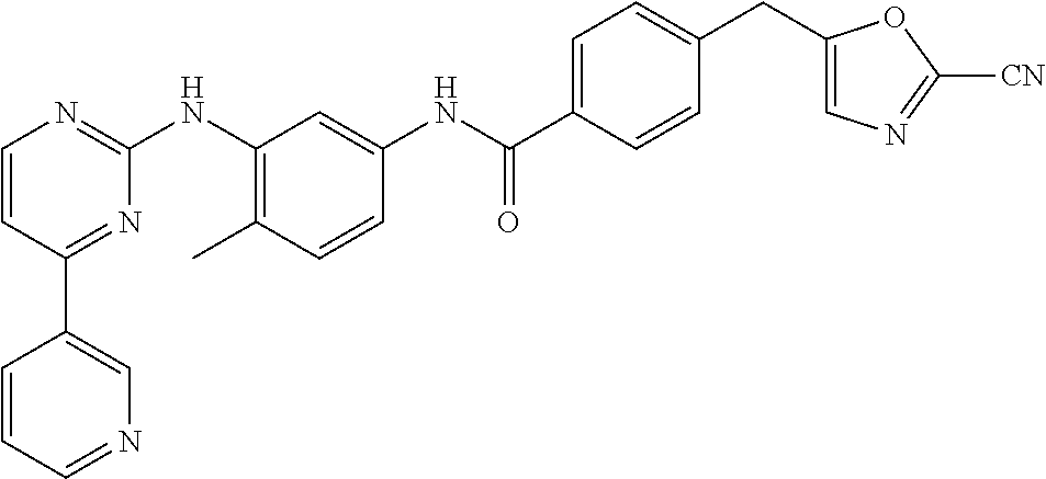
C1(C2=CN=CC=C2)=NC(NC2=C(C)C=CC(NC(C3=CC=C(CC4=CN=C([CN])O4)C=C3)=O)=C2)=NC=C1
